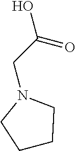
C(CN1CCCC1)(O)=O
